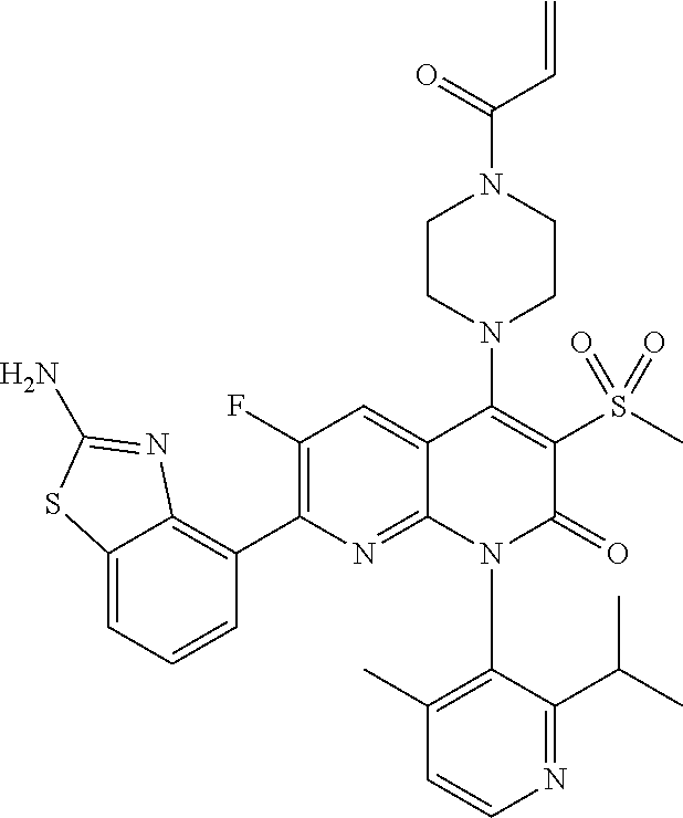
C1=CN=C(C(C)C)C(N2C(=O)C(S(C)(=O)=O)=C(N3CCN(C(C=C)=O)CC3)C3=CC(F)=C(C4=C5C(=CC=C4)SC(N)=N5)N=C23)=C1C
